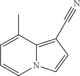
N12C(=C(C#N)C=C1)C(C)=CC=C2
